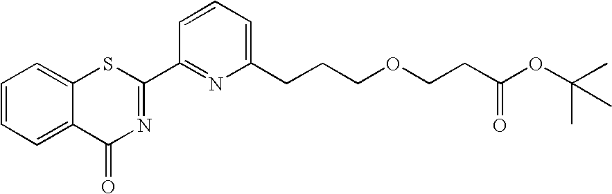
C1=CC=C2C(=C1)SC(C1=NC(CCCOCCC(OC(C)(C)C)=O)=CC=C1)=NC2=O
